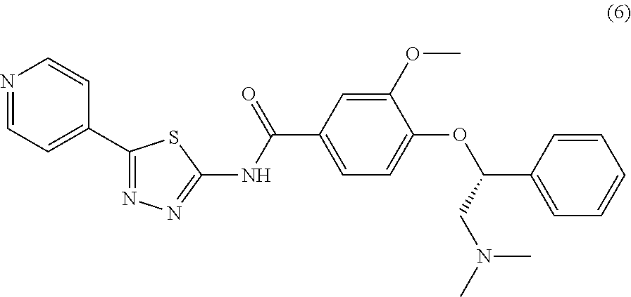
C1(C2=NN=C(NC(=O)C3=CC=C(OC(CN(C)C)C4=CC=CC=C4)C(OC)=C3)S2)=CC=NC=C1
